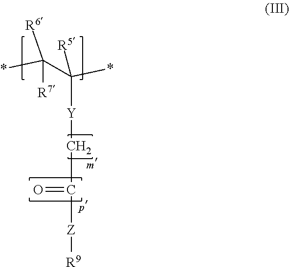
*C(C(*)([R5])[Y]CC(=O)[Z][R9])([R6])[R7]
